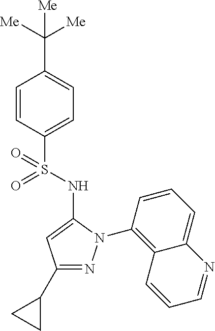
C1(C([Me])([Me])[Me])=CC=C(S(=O)(=O)NC2=CC(C3CC3)=NN2C2=C3C(=CC=C2)N=CC=C3)C=C1
